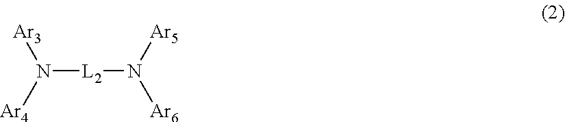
N([L2]N([Ar5])[Ar6])([Ar4])[Ar3]
